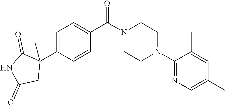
C1=C(C2(C)C(=O)NC(=O)C2)C=CC(C(N2CCN(C3=NC=C(C)C=C3C)CC2)=O)=C1
